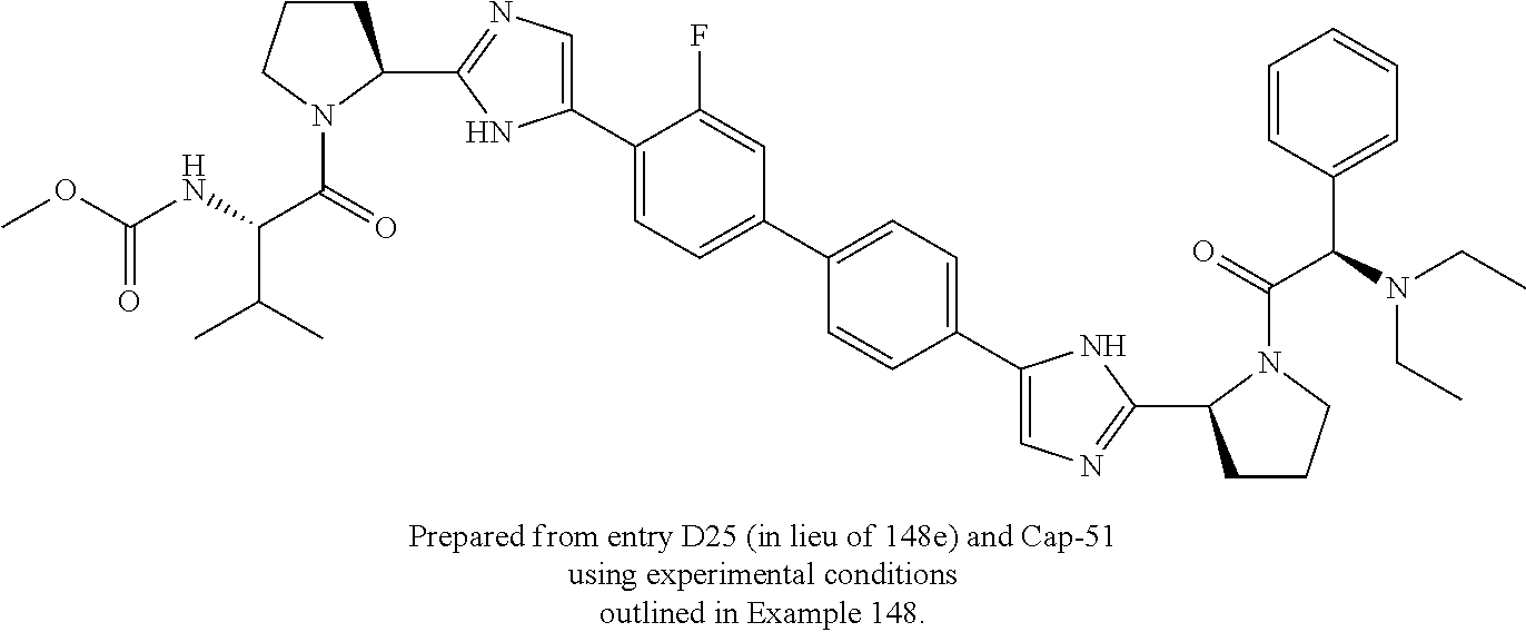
C1(C2CCCN2C(=O)C(NC(OC)=O)C(C)C)=NC=C(C2=CC=C(C3=CC=C(C4=CN=C(C5CCCN5C(=O)C(N(CC)CC)C5=CC=CC=C5)N4)C=C3)C=C2F)N1
